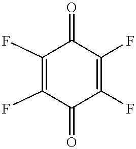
C1(F)=C(F)C(=O)C(F)=C(F)C1=O
